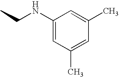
CCNC1=CC(C)=CC(C)=C1
